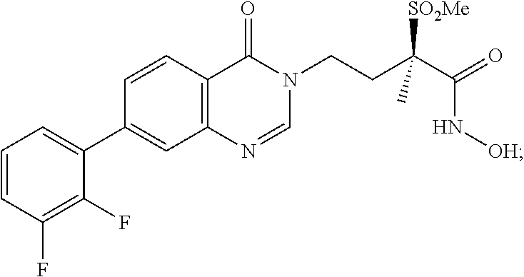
C12=C(C=CC(C3=CC=CC(F)=C3F)=C1)C(=O)N(CCC(C(=O)N[OH])([SO2Me])C)C=N2
